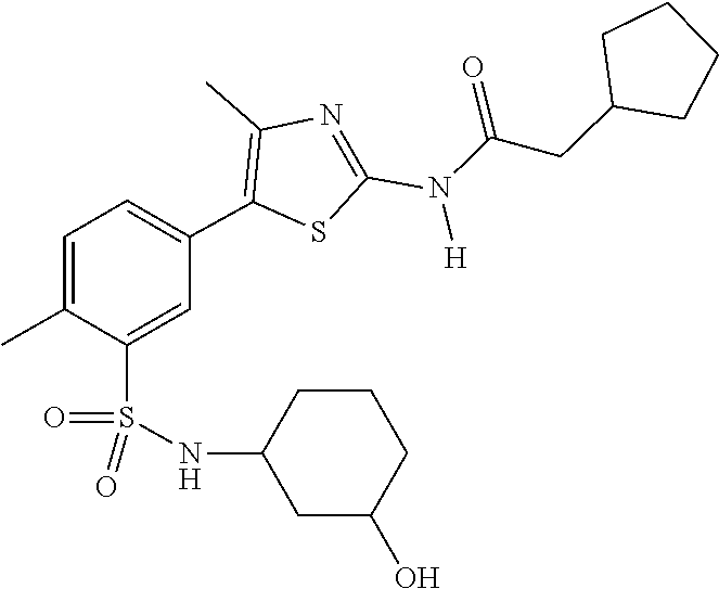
O=C(CC1CCCC1)N(C1=NC(C)=C(C2=CC=C(C)C(S(=O)(NC3CCCC(O)C3)=O)=C2)S1)[H]
